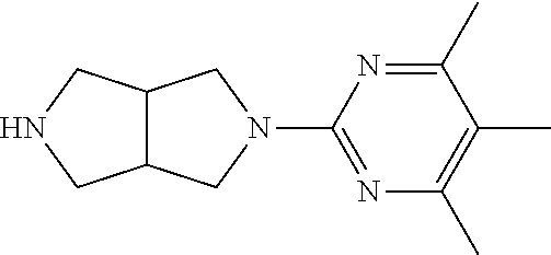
C12C(CN(C3=NC(C)=C(C)C(C)=N3)C1)CNC2
